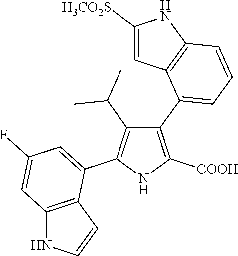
C1(C2=CC=CC3=C2C=C([H3CO2S])N3)=C([COOH])NC(C2=CC(F)=CC3=C2C=CN3)=C1C(C)C
